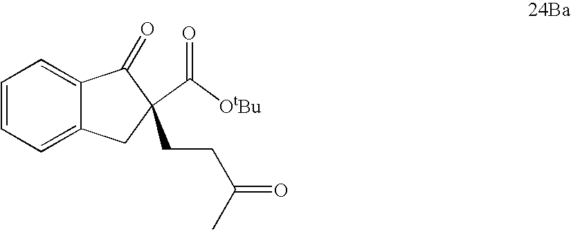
C1=CC=C2C(=C1)C(=O)C(CCC(=O)C)(C([OtBu])=O)C2
